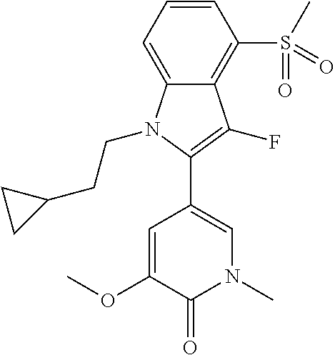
C1(C2=CN(C)C(=O)C(OC)=C2)=C(F)C2=C(S(C)(=O)=O)C=CC=C2N1CCC1CC1
